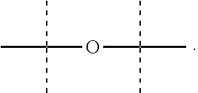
CC(OC(C)(C)C)(C)C
